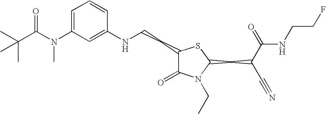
C1=C(N(C(C(C)(C)C)=O)C)C=C(NCCC2C(=O)N(CC)C(CC(C#N)C(=O)NCCF)S2)C=C1
